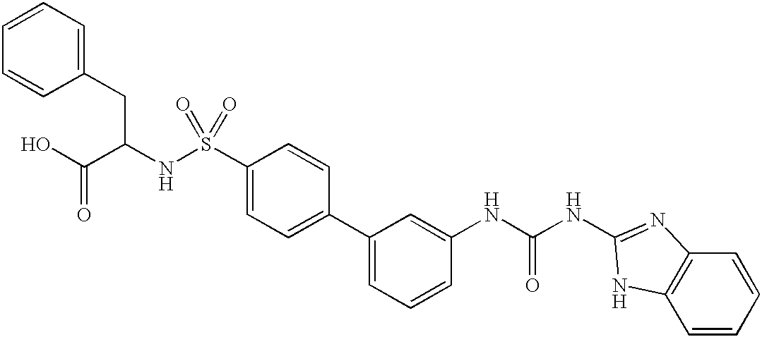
C1=CC=C(CC(NS(C2=CC=C(C3=CC=CC(NC(NC4=NC5=C(C=CC=C5)N4)=O)=C3)C=C2)(=O)=O)C(O)=O)C=C1
